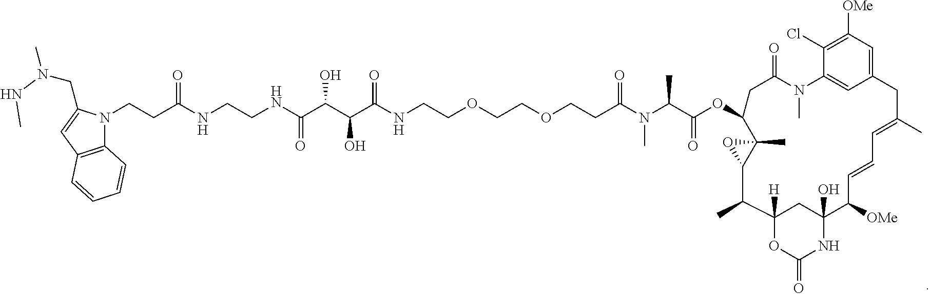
C12=C(C=C(CN(NC)C)N1CCC(NCCNC(C(C(C(NCCOCCOCCC(=O)N(C(C(OC1CC(=O)N(C)C3=CC(=CC([OMe])=C3Cl)CC(C)=CC=CC([OMe])C3(O)NC(=O)OC([H])(C3)C(C)C3C1(C)O3)=O)C)C)=O)O)O)=O)=O)C=CC=C2
